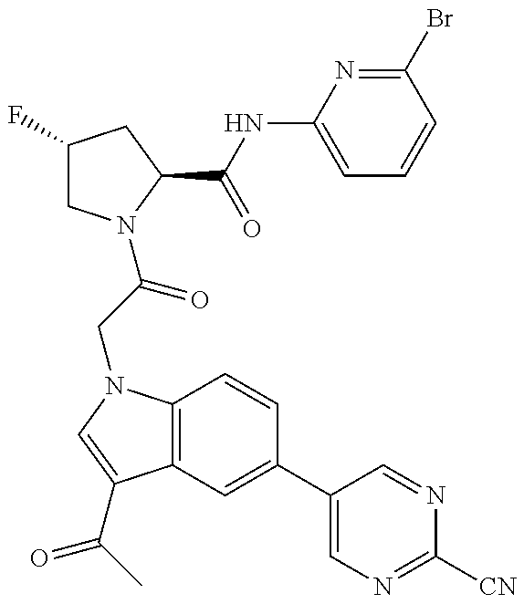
C1(F)CN(C(CN2C3=C(C(C(C)=O)=C2)C=C(C2=CN=C([CN])N=C2)C=C3)=O)C(C(NC2=CC=CC(Br)=N2)=O)C1
